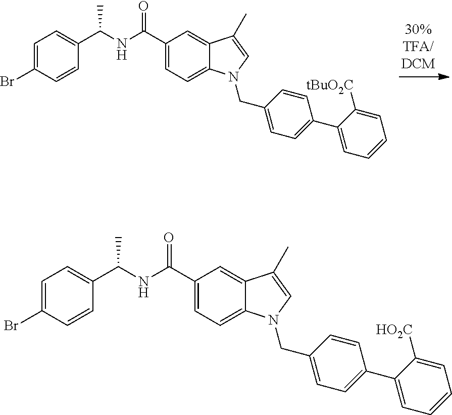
C1=C(Br)C=CC(C(NC(C2=CC=C3C(=C2)C(C)=CN3CC2=CC=C(C3=CC=CC=C3[tBuO2C])C=C2)=O)C)=C1.C1=C(Br)C=CC(C(NC(C2=CC=C3C(=C2)C(C)=CN3CC2=CC=C(C3=CC=CC=C3[HO2C])C=C2)=O)C)=C1
